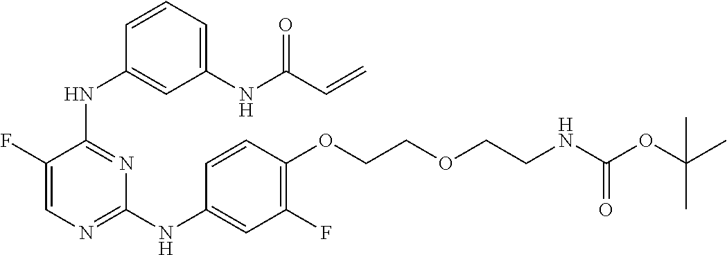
N(C1=NC=C(F)C(NC2=CC(NC(C=C)=O)=CC=C2)=N1)C1=CC(F)=C(OCCOCCNC(OC(C)(C)C)=O)C=C1
